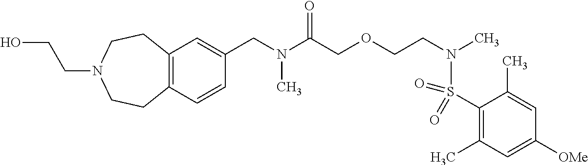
C12=C(C=CC(CN(C(COCCN(S(C3=C(C)C=C([OMe])C=C3C)(=O)=O)C)=O)C)=C1)CCN(CCO)CC2
